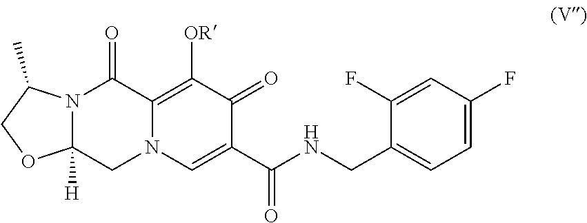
N12C([H])(CN3C(=C([OR])C(=O)C(C(NCC4=CC=C(F)C=C4F)=O)=C3)C1=O)OCC2C
